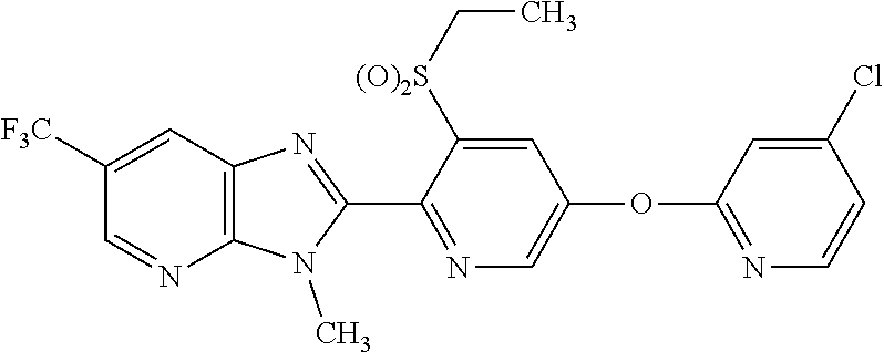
C1(C2=NC=C(OC3=NC=CC(Cl)=C3)C=C2[(O)2S]CC)=NC2=C(N1C)N=CC([F3C])=C2
